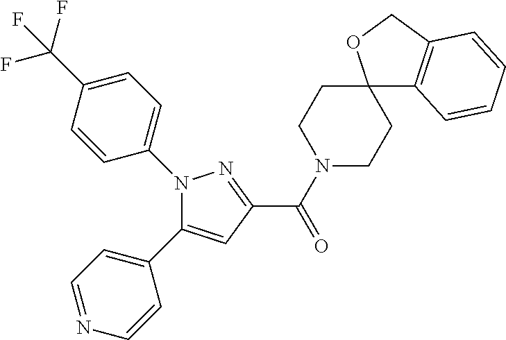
N1(C(=O)C2=NN(C3=CC=C(C(F)(F)F)C=C3)C(C3=CC=NC=C3)=C2)CCC2(CC1)OCC1=C2C=CC=C1
